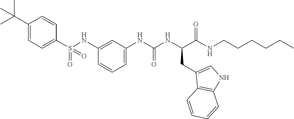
C1(S(NC2=CC(NC(NC(C(NCCCCCC)=O)CC3=CNC4=C3C=CC=C4)=O)=CC=C2)(=O)=O)=CC=C(C(C)(C)C)C=C1
